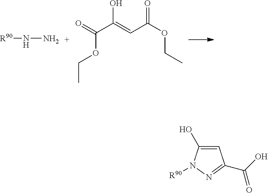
[R90]NN.C(OCC)(C(=CC(OCC)=O)O)=O.C1=C(O)N([R90])N=C1C(O)=O
